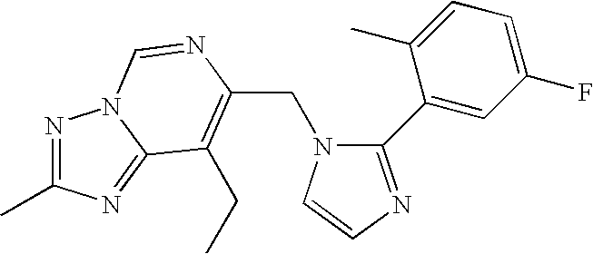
C(N1C(C2=CC(F)=CC=C2C)=NC=C1)C1=C(CC)C2=NC(C)=NN2C=N1
